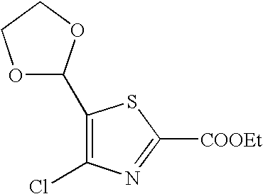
C1(Cl)=C(C2OCCO2)SC([COOEt])=N1
